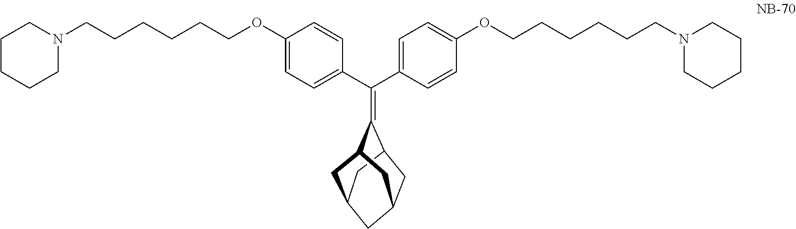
C(C1=CC=C(OCCCCCCN2CCCCC2)C=C1)(C1=CC=C(OCCCCCCN2CCCCC2)C=C1)=C1C2CC3CC1CC(C2)C3
